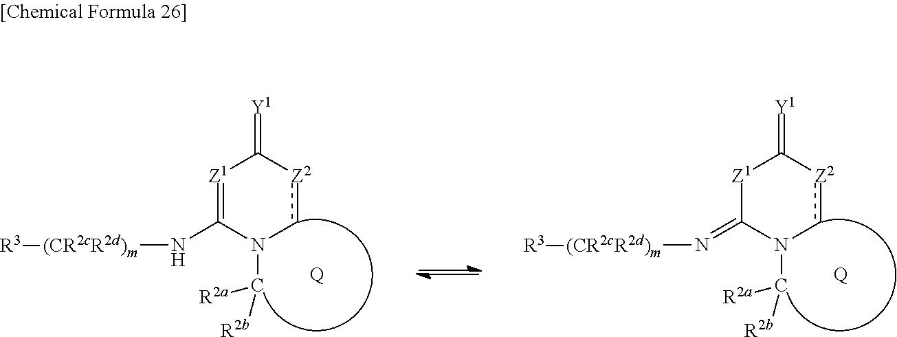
[Z1]1C(=N[(CR2cR2d)m][R3])N(C([R2a])[R2b])c[Z2]C1=[Y1].[Q].[Z1]1=C(N[(CR2cR2d)m][R3])N(C([R2a])[R2b])c[Z2]C1=[Y1].[Q]
